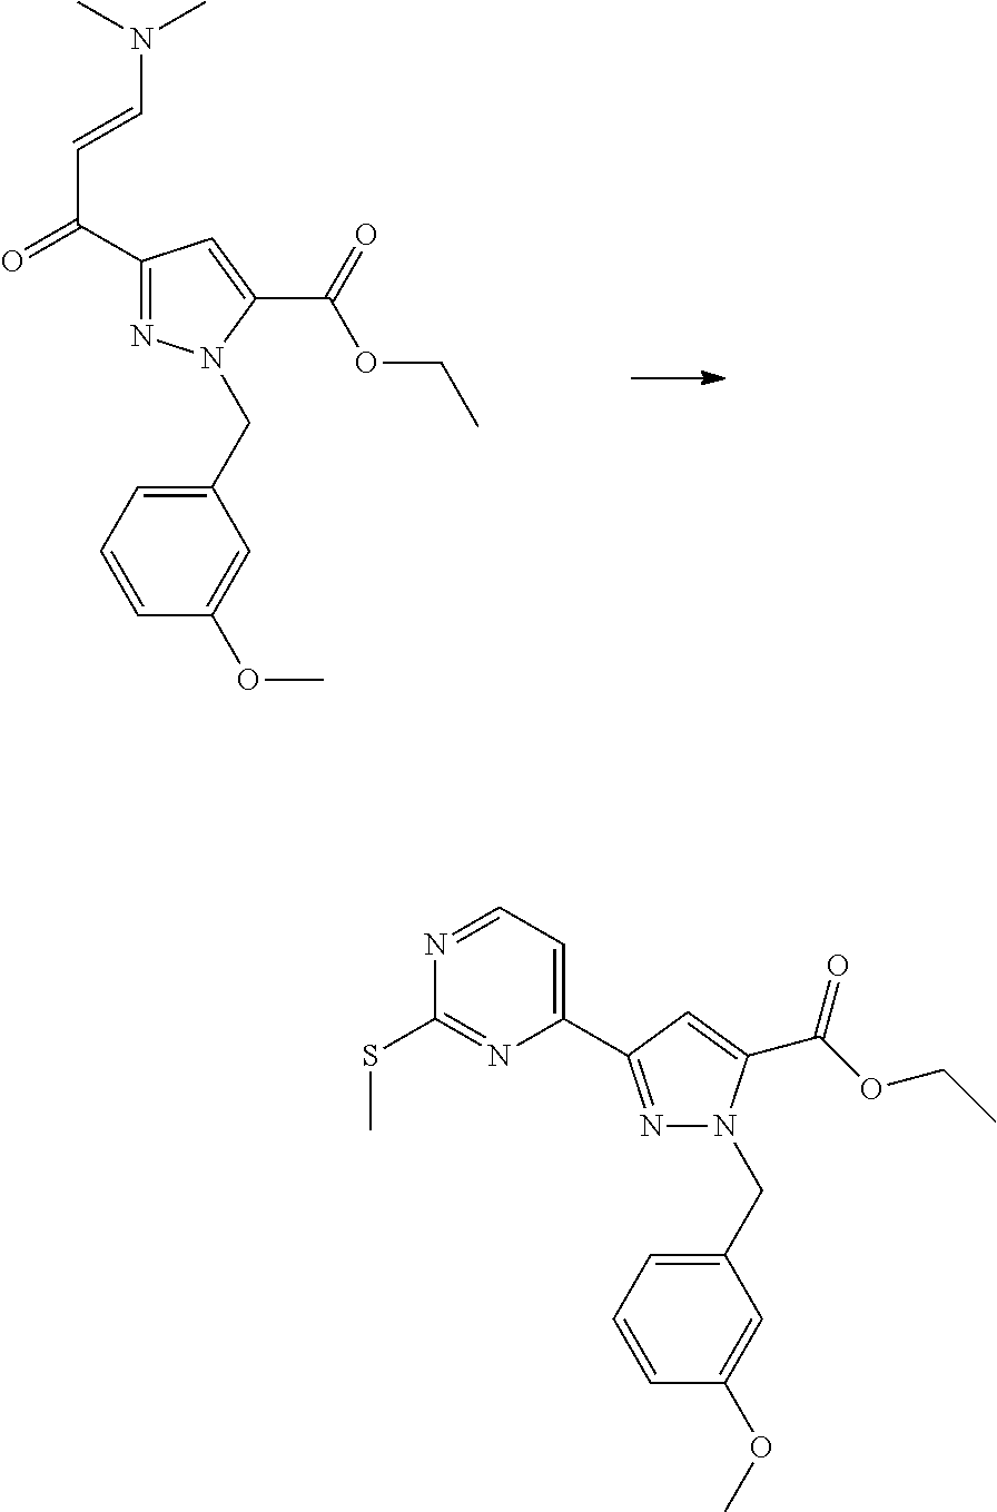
C1=CC(OC)=CC(CN2N=C(C(=O)C=CN(C)C)C=C2C(OCC)=O)=C1.C1=CC(OC)=CC(CN2N=C(C3=CC=NC(SC)=N3)C=C2C(OCC)=O)=C1
